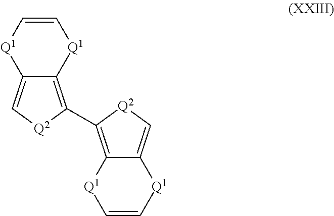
C12=C(C3=C4C(=C[Q2]3)[Q1]C=C[Q1]4)[Q2]C=C1[Q1]C=C[Q1]2
